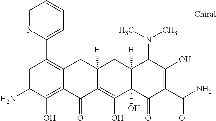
C12([H])C(O)(C(=O)C(C(N)=O)=C(O)C1N(C)C)C(O)=C1C([H])(C2)CC2=C(C3=CC=CC=N3)C=C(N)C(O)=C2C1=O
